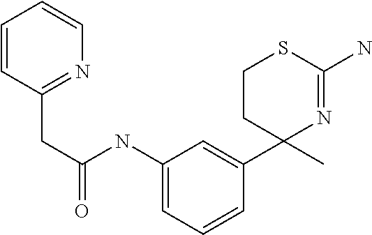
C1=CC(CC(NC2=CC=CC(C3(C)N=C(N)SCC3)=C2)=O)=NC=C1
